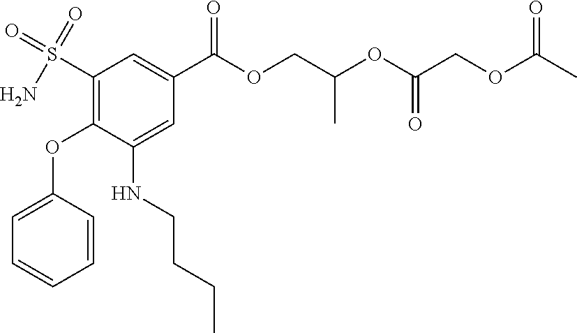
NS(=O)(=O)C1=C(OC2=CC=CC=C2)C(NCCCC)=CC(C(OCC(OC(COC(C)=O)=O)C)=O)=C1
